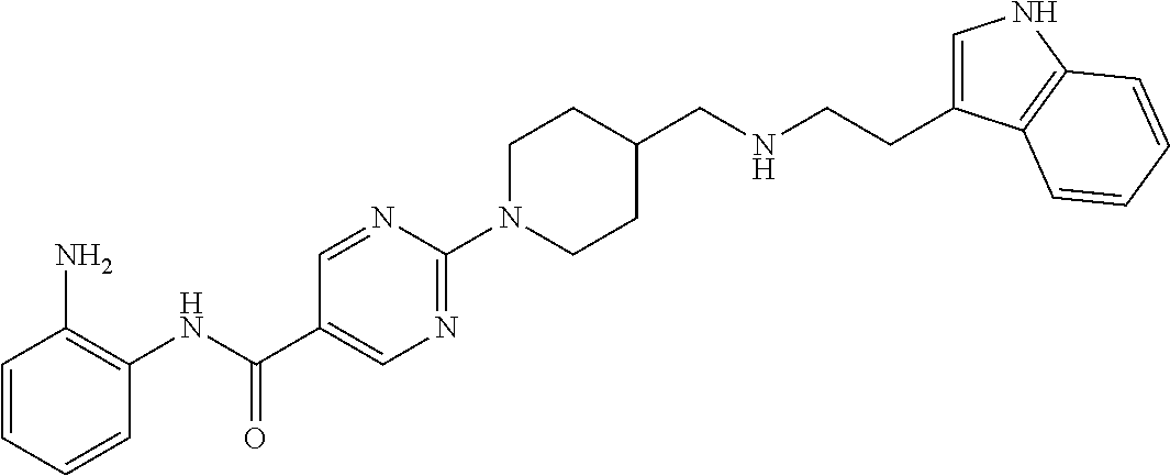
C1=CC=CC(NC(C2=CN=C(N3CCC(CNCCC4=CNC5=C4C=CC=C5)CC3)N=C2)=O)=C1N
